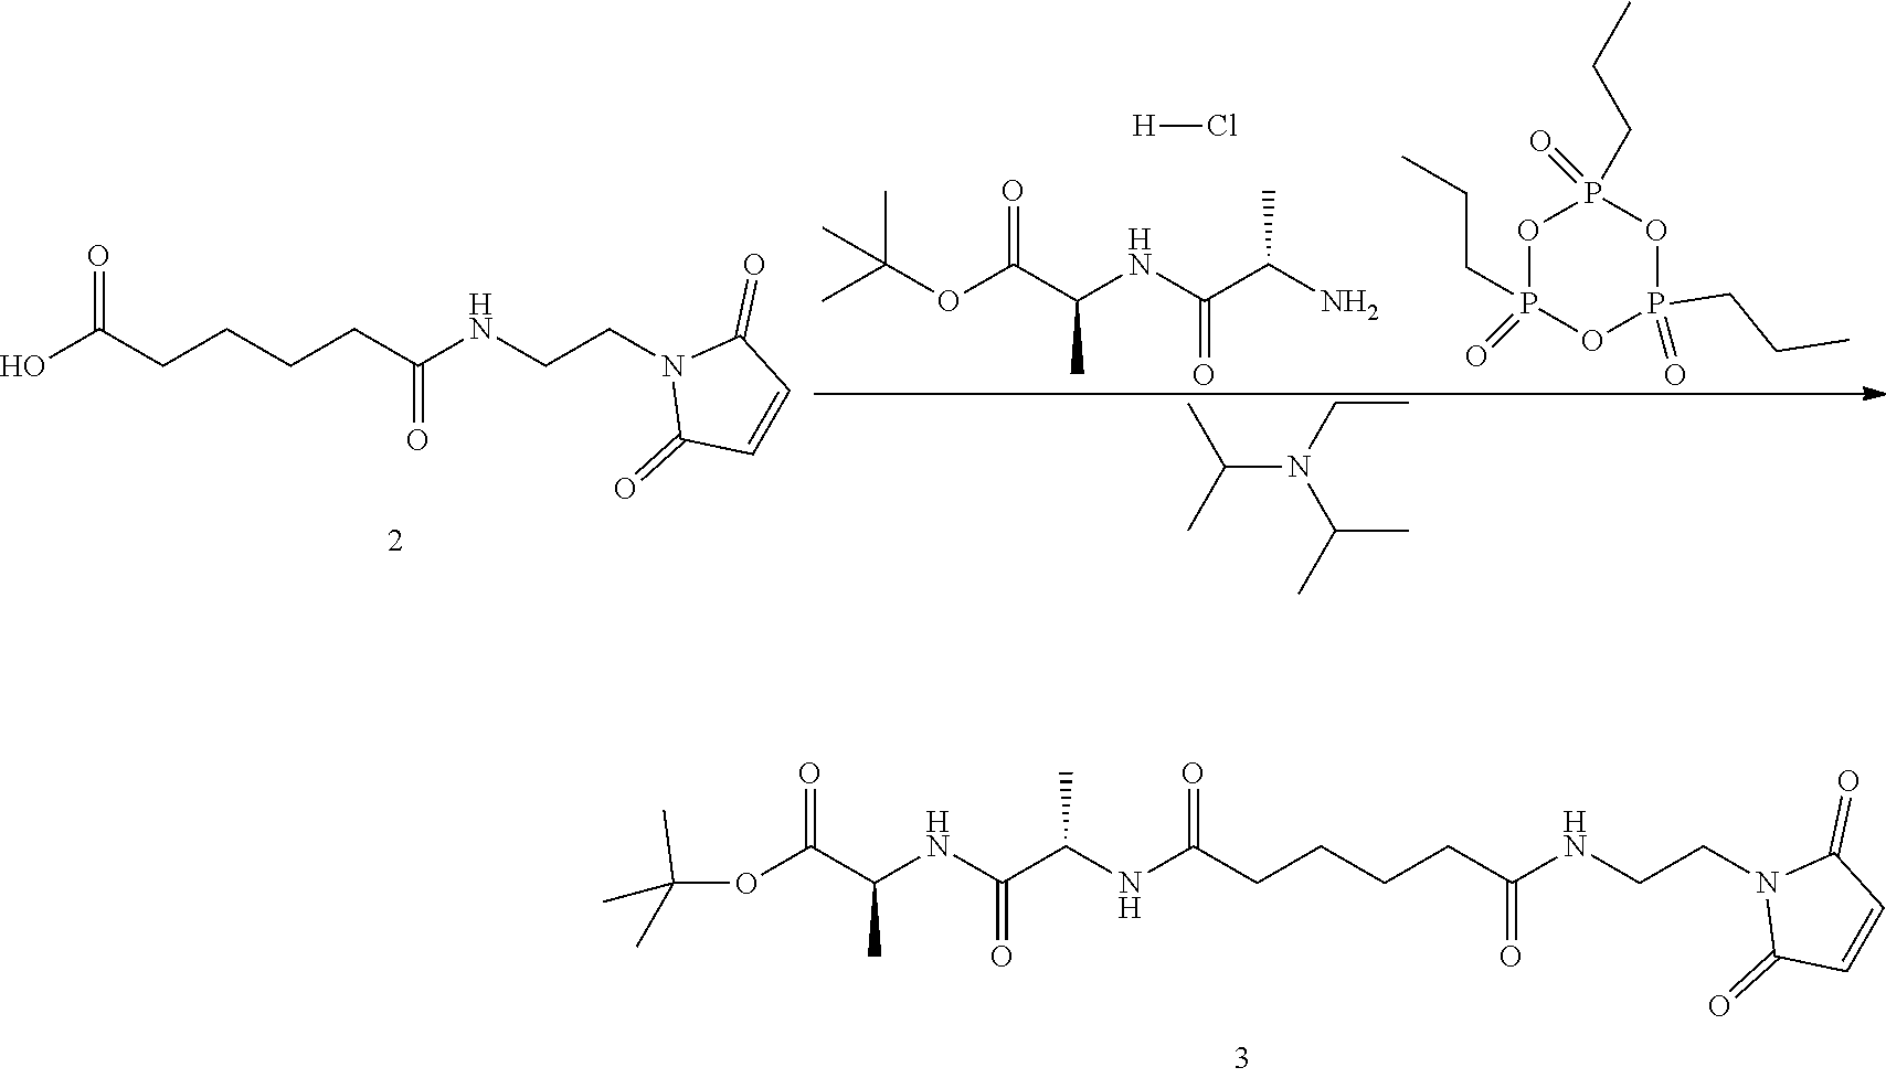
OC(CCCCC(NCCN1C(=O)C=CC1=O)=O)=O.C(OC(C(NC(C(N)C)=O)C)=O)(C)(C)C.[H]Cl.O1P(=O)(CCC)OP(=O)(CCC)OP1(CCC)=O.C(N(CC)C(C)C)(C)C.N(C(CCCCC(NCCN1C(=O)C=CC1=O)=O)=O)C(C(NC(C(OC(C)(C)C)=O)C)=O)C
